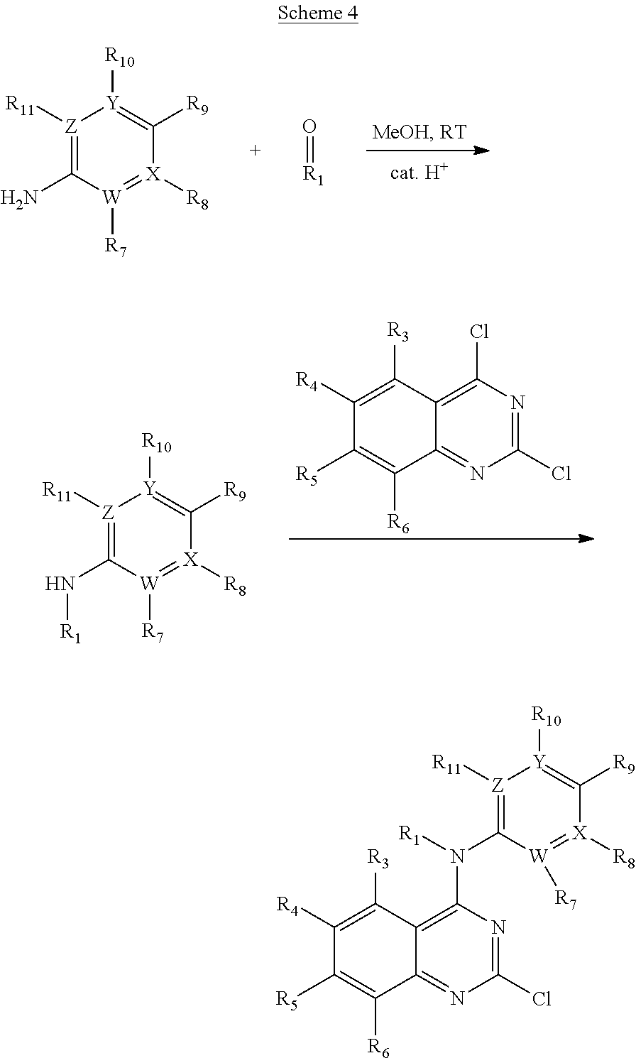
C1([R4])=C([R3])C2=C(N([R1])C3=[Z]([R11])[Y]([R10])=C([R9])[X]([R8])=[W]3[R7])N=C(Cl)N=C2C([R6])=C1[R5].C1([R4])=C([R3])C2=C(Cl)N=C(Cl)N=C2C([R6])=C1[R5].[R1]NC1=[Z]([R11])[Y]([R10])=C([R9])[X]([R8])=[W]1[R7].NC1=[Z]([R11])[Y]([R10])=C([R9])[X]([R8])=[W]1[R7].O=[R1]
